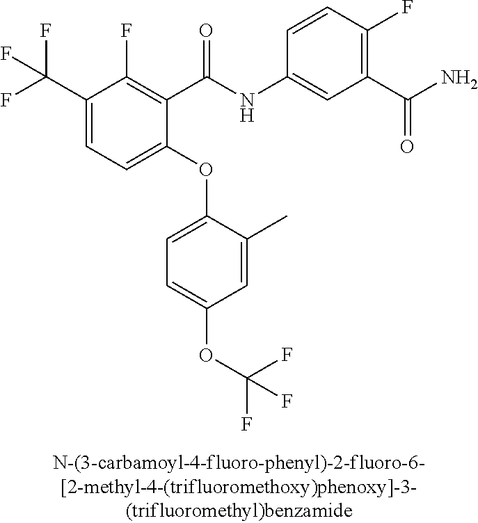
C1(C(F)(F)F)=CC=C(OC2=CC=C(OC(F)(F)F)C=C2C)C(C(NC2=CC(C(N)=O)=C(F)C=C2)=O)=C1F
